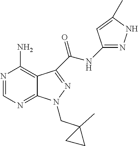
N1=CN=C2C(=C1N)C(C(NC1=NNC(C)=C1)=O)=NN2CC1(C)CC1
